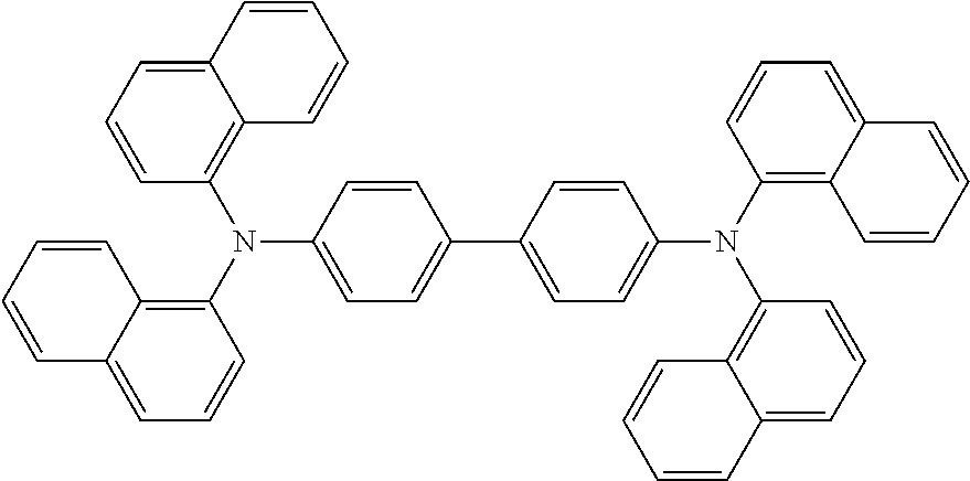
C1=C2C(=C(N(C3=C4C(=CC=C3)C=CC=C4)C3=CC=C(C4=CC=C(N(C5=C6C(=CC=C5)C=CC=C6)C5=C6C(=CC=C5)C=CC=C6)C=C4)C=C3)C=C1)C=CC=C2
